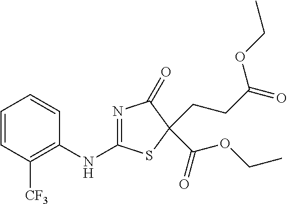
C1=CC([CF3])=C(NC2=NC(=O)C(CCC(=O)OCC)(C(=O)OCC)S2)C=C1
